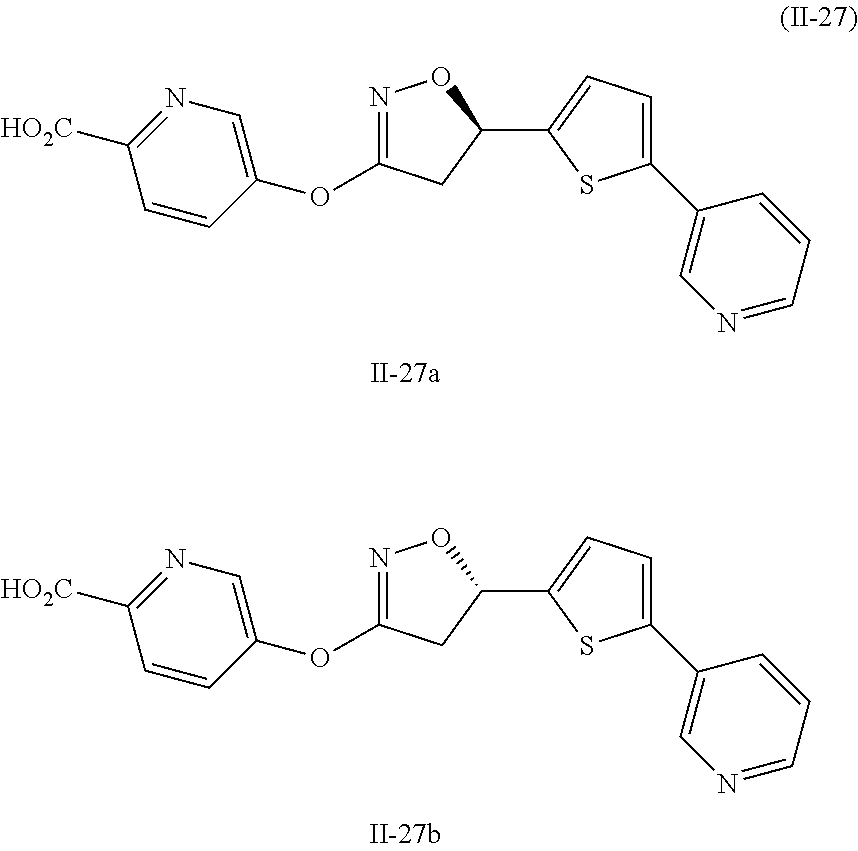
N1=C(OC2=CN=C([HO2C])C=C2)CC(C2=CC=C(C3=CN=CC=C3)S2)O1.N1=C(OC2=CN=C([HO2C])C=C2)CC(C2=CC=C(C3=CN=CC=C3)S2)O1
